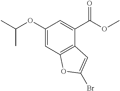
C1(OC(C)C)=CC2=C(C(C(OC)=O)=C1)C=C(Br)O2
